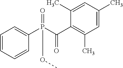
C1=CC=CC(P(C(C2=C(C)C=C(C)C=C2C)=O)(=O)OC)=C1
